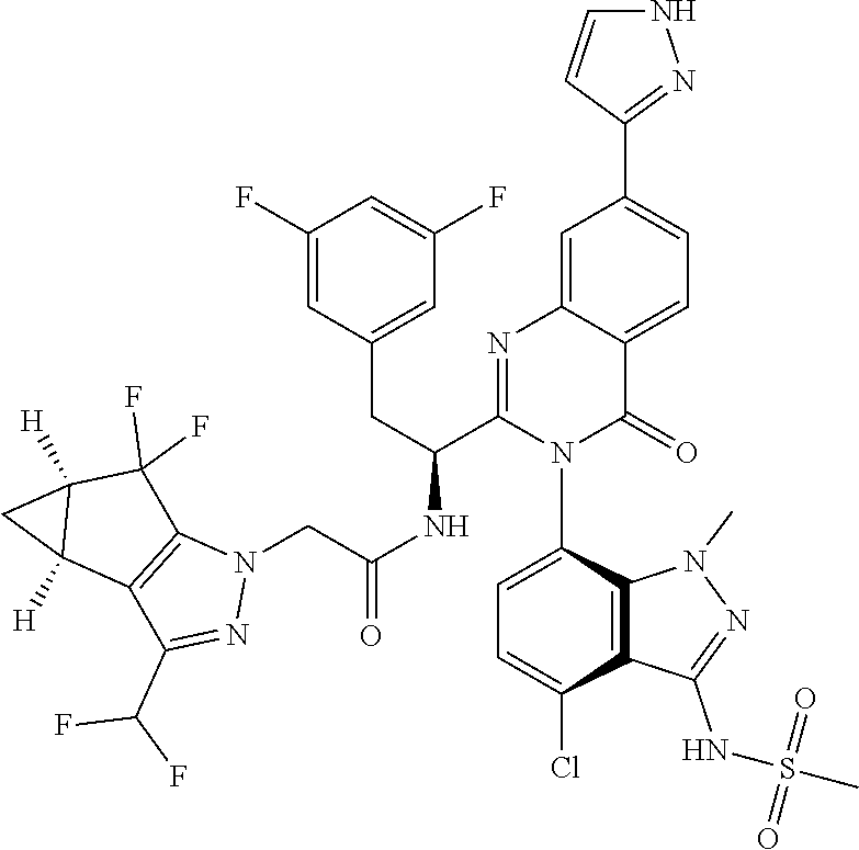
N1(C)N=C(NS(C)(=O)=O)C2=C1C(N1C(C(CC3=CC(F)=CC(F)=C3)NC(CN3N=C(C(F)F)C4=C3C(F)(F)C3([H])C4([H])C3)=O)=NC3=CC(C4=NNC=C4)=CC=C3C1=O)=CC=C2Cl
